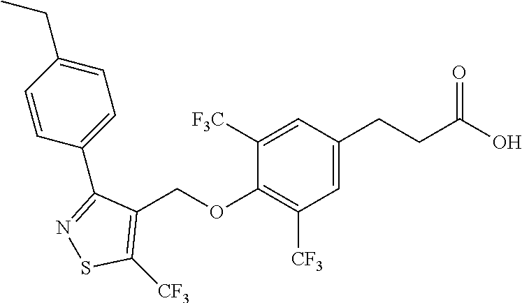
C1([F3C])=CC(CCC(O)=O)=CC([CF3])=C1OCC1=C([CF3])SN=C1C1=CC=C(CC)C=C1
